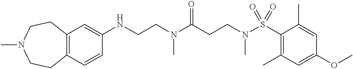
C12=C(CCN(C)CC1)C=C(NCCN(C(CCN(S(C1=C(C)C=C(OC)C=C1C)(=O)=O)C)=O)C)C=C2
